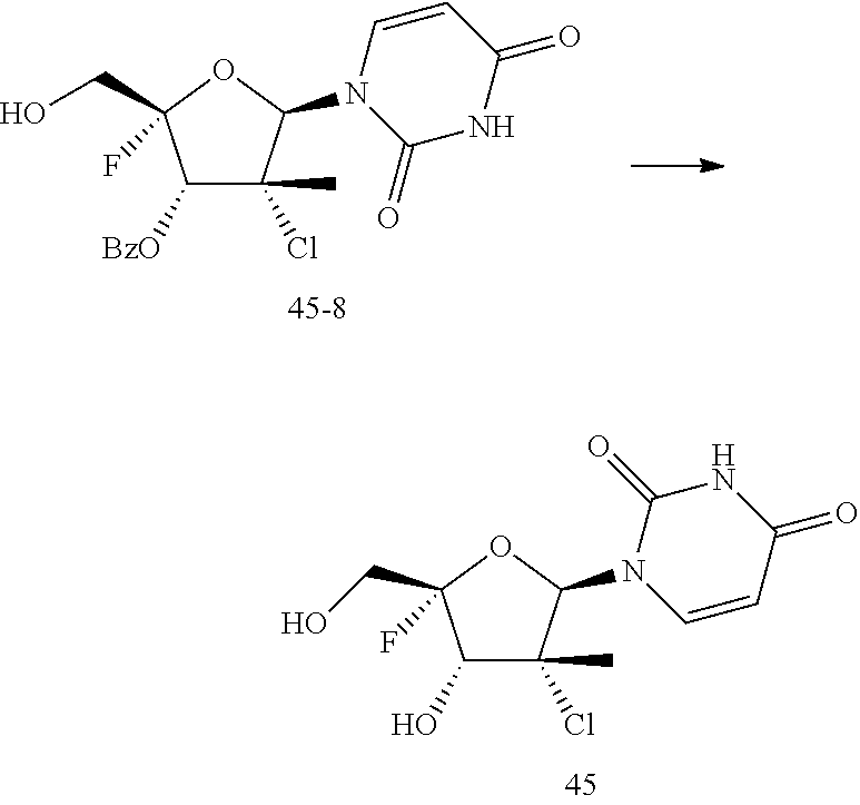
C1(O)C(C)(Cl)C(N2C=CC(=O)NC2=O)OC1(F)CO.C1([BzO])C(C)(Cl)C(N2C(=O)NC(=O)C=C2)OC1(F)CO
